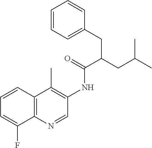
C12=C(N=CC(NC(C(CC(C)C)CC3=CC=CC=C3)=O)=C1C)C(F)=CC=C2
